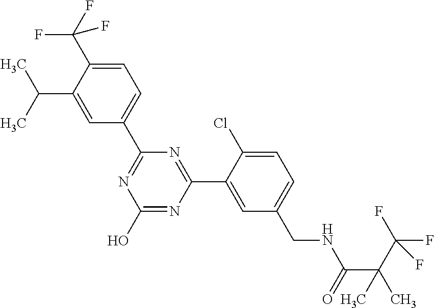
C1(C2=NC(O)=NC(C3=CC(CNC(C(C)(C(F)(F)F)C)=O)=CC=C3Cl)=N2)=CC=C(C(F)(F)F)C(C(C)C)=C1
